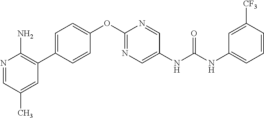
N1=CC(C)=CC(C2=CC=C(OC3=NC=C(NC(NC4=CC=CC([CF3])=C4)=O)C=N3)C=C2)=C1N
